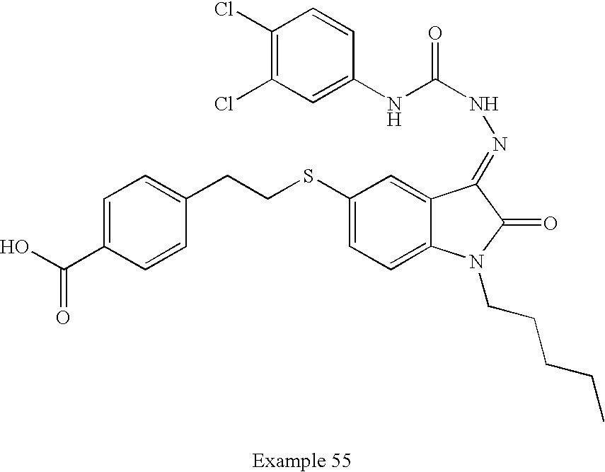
C1=C(C(O)=O)C=CC(CCSC2=CC=C3C(=C2)C(=NNC(=O)NC2=CC(Cl)=C(Cl)C=C2)C(=O)N3CCCCC)=C1
